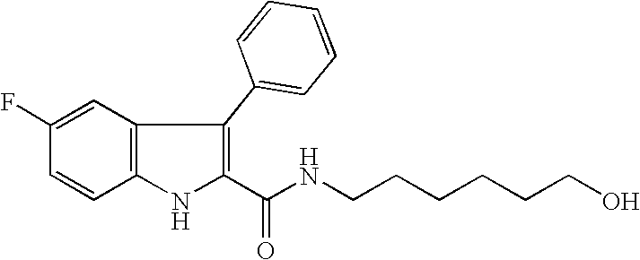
C1=C(F)C=CC2=C1C(C1=CC=CC=C1)=C(C(NCCCCCCO)=O)N2
